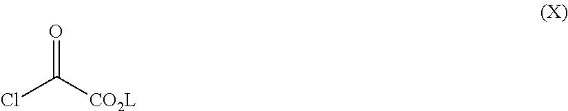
O=C([CO2L])Cl
